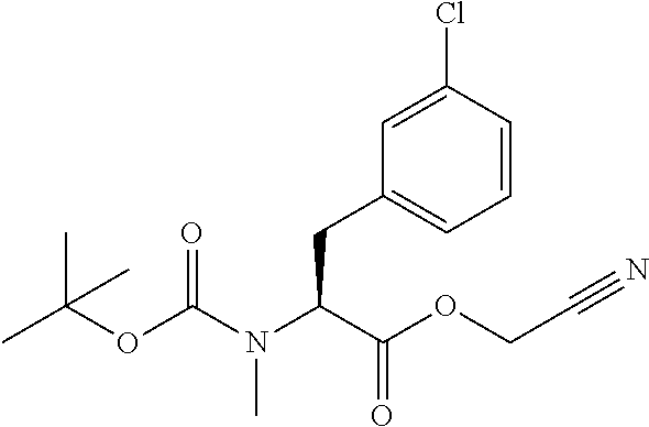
CC(OC(N(C(C(OCC#N)=O)CC1=CC=CC(Cl)=C1)C)=O)(C)C
